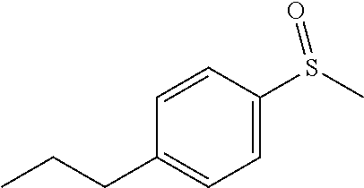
CCCC1=CC=C(S(C)=O)C=C1
